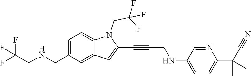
C(N1C2=CC=C(CNCC(F)(F)F)C=C2C=C1C#CCNC1=CC=C(C(C)(C)C#N)N=C1)C(F)(F)F
